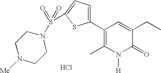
C1(C2=C(C)N([H])C(=O)C(CC)=C2)=CC=C(S(=O)(=O)N2CCN([Me])CC2)S1.Cl
